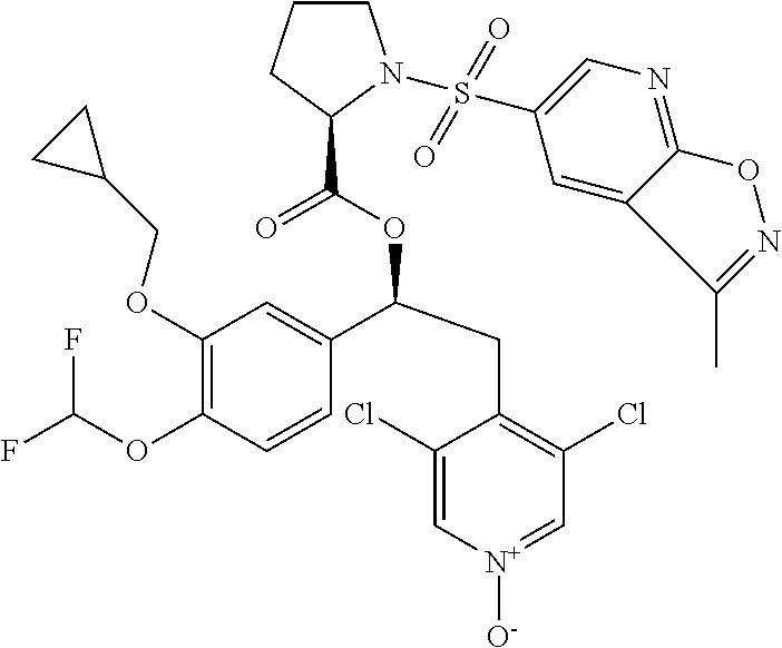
C1(OCC2CC2)=C(OC(F)F)C=CC(C(CC2=C(Cl)C=[N+]([O-])C=C2Cl)OC(=O)C2N(S(C3=CN=C4ON=C(C)C4=C3)(=O)=O)CCC2)=C1
